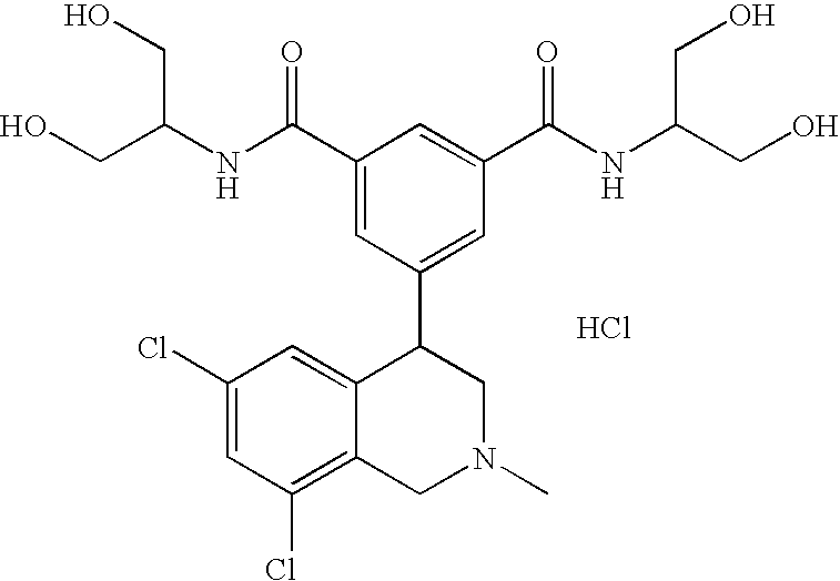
C1(Cl)=CC(Cl)=C2C(=C1)C(C1=CC(C(=O)NC(CO)CO)=CC(C(=O)NC(CO)CO)=C1)CN(C)C2.Cl
